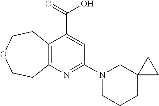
C12=C(N=C(N3CCCC4(C3)CC4)C=C1C(=O)O)CCOCC2
